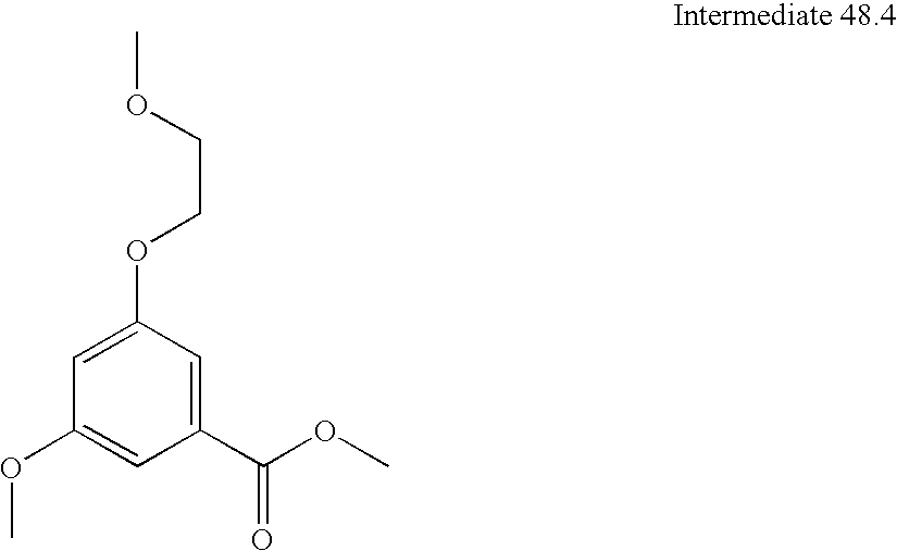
C1=C(OCCOC)C=C(C(OC)=O)C=C1OC
